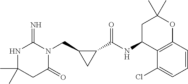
CC1(C)NC(=N)N(CC2CC2C(NC2C3=C(OC(C)(C)C2)C=CC=C3Cl)=O)C(=O)C1
